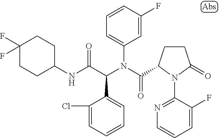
C1=CC=C(Cl)C(C(C(NC2CCC(F)(F)CC2)=O)N(C(=O)C2CCC(=O)N2C2=NC=CC=C2F)C2=CC=CC(F)=C2)=C1
